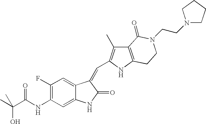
OC(C(NC1=C(F)C=C2C(=C1)NC(=O)C2=CC1=C(C)C2=C(N1)CCN(CCN1CCCC1)C2=O)=O)(C)C
